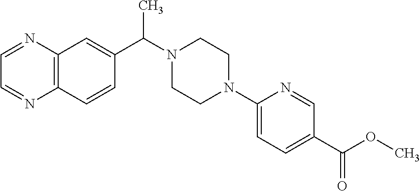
C12=C(C=CC(C(N3CCN(C4=CC=C(C(OC)=O)C=N4)CC3)C)=C1)N=CC=N2
